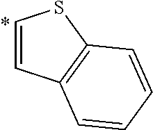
C1=CC2=C(S1)C=CC=C2
